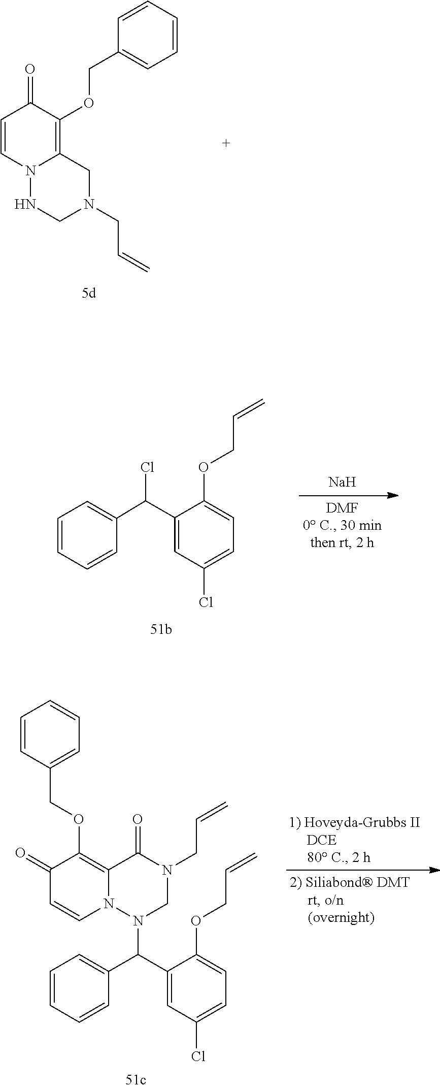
N1N2C=CC(=O)C(OCC3=CC=CC=C3)=C2CN(CC=C)C1.C(C=C)OC1=CC=C(Cl)C=C1C(C1=CC=CC=C1)Cl.[Na].N1(CC=C)CN(C(C2=CC(Cl)=CC=C2OCC=C)C2=CC=CC=C2)N2C=CC(=O)C(OCC3=CC=CC=C3)=C2C1=O
